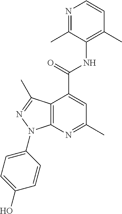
N1=C(C)C(NC(=O)C2=CC(C)=NC3=C2C(C)=NN3C2=CC=C(O)C=C2)=C(C)C=C1
